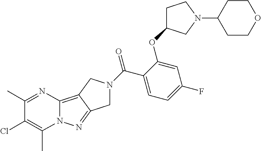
C12=C3C(=NN1C(C)=C(Cl)C(C)=N2)CN(C(C1=CC=C(F)C=C1OC1CCN(C2CCOCC2)C1)=O)C3
